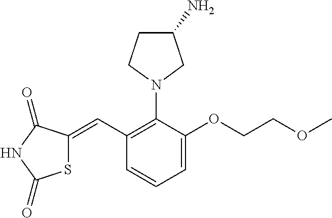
S1C(=CC2=C(N3CC(N)CC3)C(OCCOC)=CC=C2)C(=O)NC1=O
